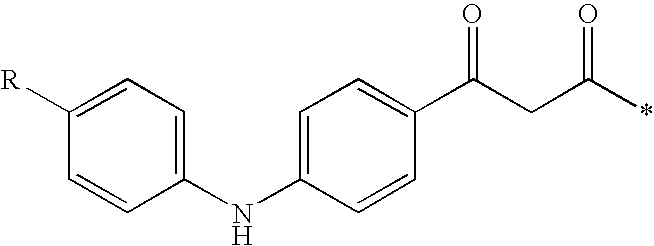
C1([R])=CC=C(NC2=CC=C(C(CC(*)=O)=O)C=C2)C=C1
